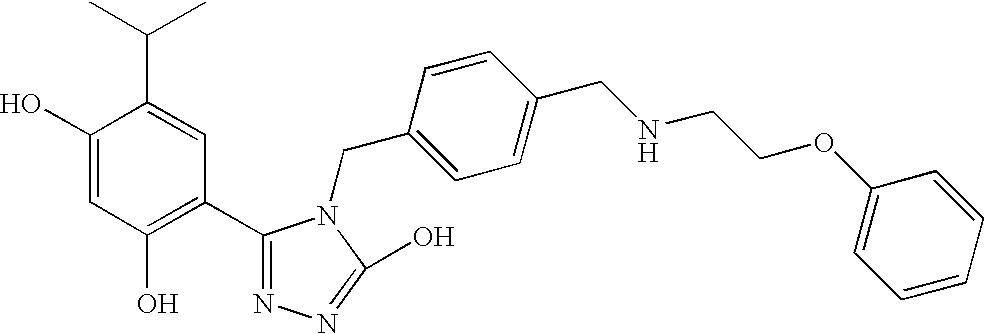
C1(O)=CC(O)=C(C2=NN=C(O)N2CC2=CC=C(CNCCOC3=CC=CC=C3)C=C2)C=C1C(C)C
